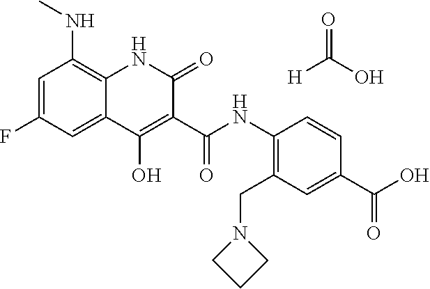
C1=C(F)C=C2C(=C1NC)NC(=O)C(C(NC1=C(CN3CCC3)C=C(C(O)=O)C=C1)=O)=C2O.[H]C(O)=O
